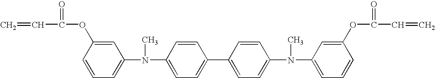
C=CC(=O)OC1=CC(N(C)C2=CC=C(C3=CC=C(N(C)C4=CC=CC(OC(=O)C=C)=C4)C=C3)C=C2)=CC=C1
